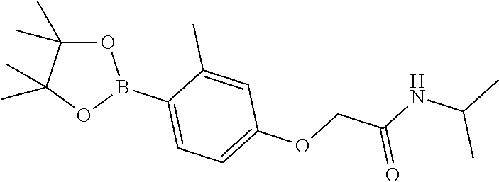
O1C(C)(C)C(C)(C)OB1C1=CC=C(OCC(NC(C)C)=O)C=C1C
